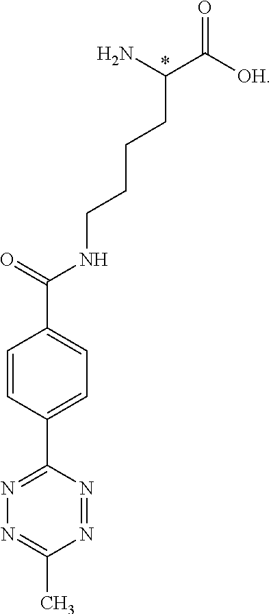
C1(C(NCCCCC(C([OH])=O)N)=O)=CC=C(C2=NN=C(C)N=N2)C=C1
